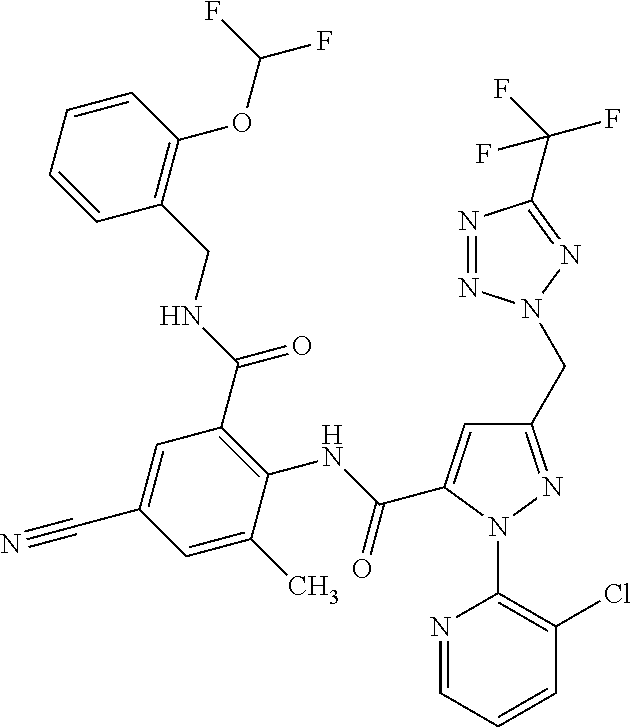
C1=CC=CC(OC(F)F)=C1CNC(C1=C(NC(=O)C2=CC(CN3N=NC(C(F)(F)F)=N3)=NN2C2=C(Cl)C=CC=N2)C(C)=CC(C#N)=C1)=O
